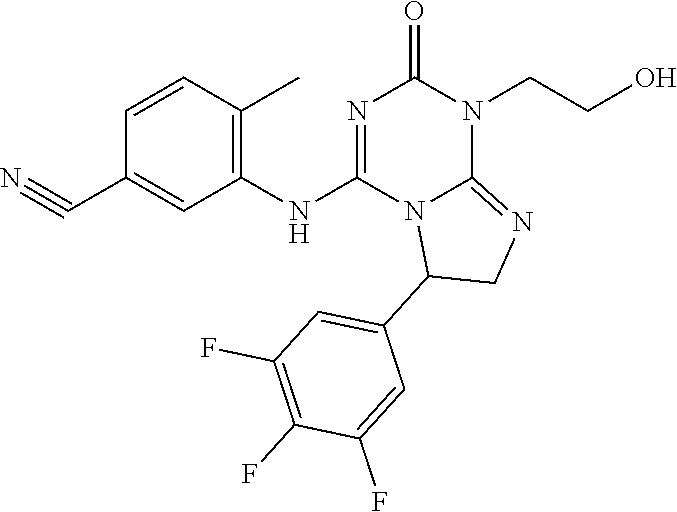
C1=CC(C)=C(NC2=NC(=O)N(CCO)C3=NCC(C4=CC(F)=C(F)C(F)=C4)N23)C=C1C#N
